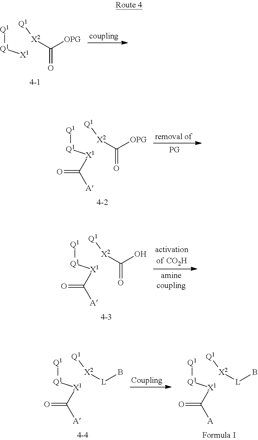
[Q1][Q1][X1].[X2]([Q1])C([OPG])=O.[Q1][Q1][X1]C(=O)[A].[X2]([Q1])C([OPG])=O.[Q1][Q1][X1]C(=O)[A].[X2]([Q1])C(O)=O.[Q1][Q1][X1]C(=O)[A].[X2]([Q1])[L]B.[Q1][Q1][X1]C(=O)[A].[X2]([Q1])[L]B
